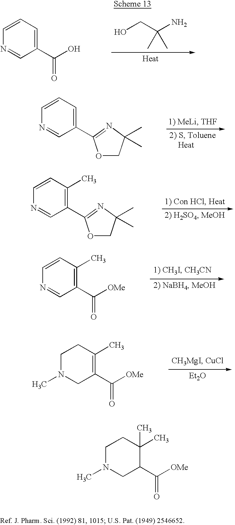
C1N(C)CC(C([OMe])=O)C(C)(C)C1.C1(C(O)=O)=CC=CN=C1.OCC(N)(C)C.C1(C2=NC(C)(C)CO2)=CC=CN=C1.C1(C2=NC(C)(C)CO2)=C(C)C=CN=C1.C1(C([OMe])=O)=C(C)C=CN=C1.C1N(C)CC(C([OMe])=O)=C(C)C1.[Et2O]
